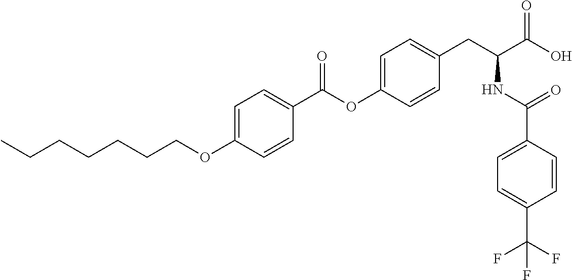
C1=C(OCCCCCCC)C=CC(C(OC2=CC=C(CC(C(O)=O)NC(C3=CC=C(C(F)(F)F)C=C3)=O)C=C2)=O)=C1
